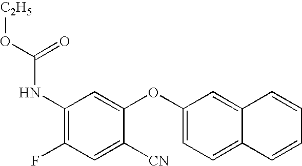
C1=C(OC2=CC(NC(O[C2H5])=O)=C(F)C=C2[CN])C=C2C(=C1)C=CC=C2
